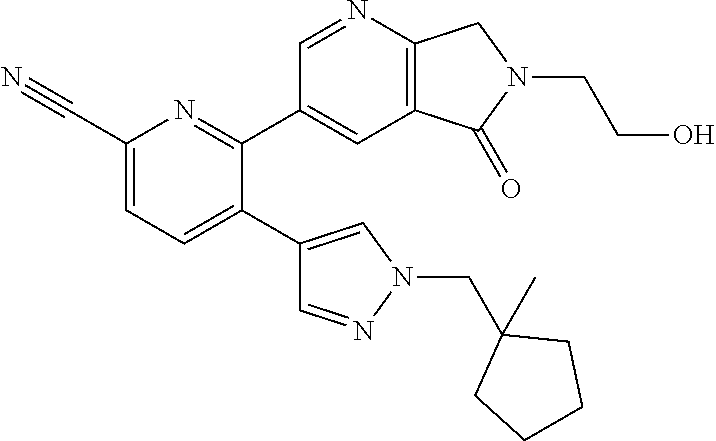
C1(C#N)=CC=C(C2=CN(CC3(C)CCCC3)N=C2)C(C2=CC3=C(N=C2)CN(CCO)C3=O)=N1
